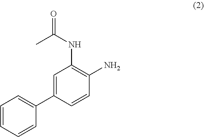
C1=C(C2=CC=CC=C2)C=CC(N)=C1NC(=O)C
